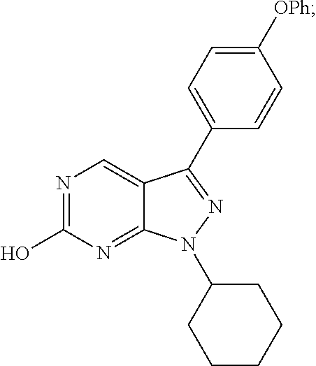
N1=C(O)N=C2C(=C1)C(C1=CC=C([OPh])C=C1)=NN2C1CCCCC1
